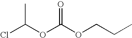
ClC(OC(OCCC)=O)C
